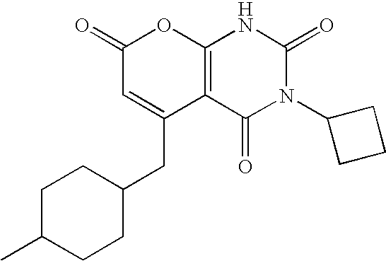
C1(=O)C=C(CC2CCC(C)CC2)C2=C(O1)NC(=O)N(C1CCC1)C2=O
